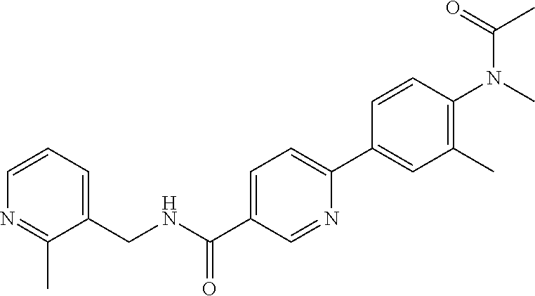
C1=CC=C(CNC(C2=CC=C(C3=CC(C)=C(N(C)C(=O)C)C=C3)N=C2)=O)C(C)=N1
